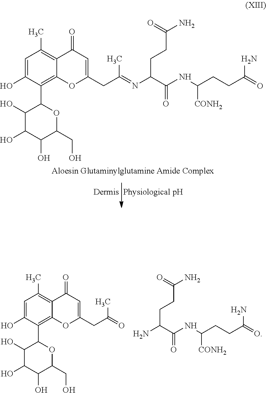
C1=C(O)C(C2C(O)C(O)C(O)C(CO)O2)=C2C(=C1C)C(=O)C=C(CC(=NC(C(NC(CCC(=O)N)[CONH2])=O)CCC(N)=O)C)O2.C1=C(O)C(C2C(O)C(O)C(O)C(CO)O2)=C2C(=C1C)C(=O)C=C(CC(=O)C)O2.NC(C(NC(CCC(=O)N)[CONH2])=O)CCC(N)=O
